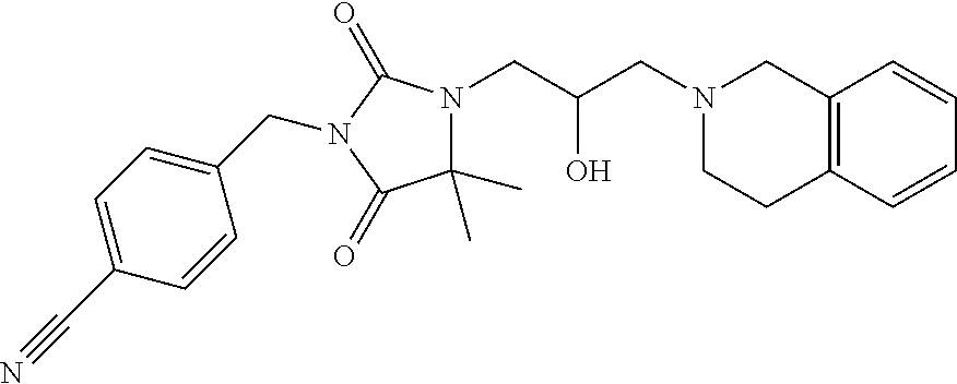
C12=C(C=CC=C1)CCN(CC(CN1C(C)(C)C(=O)N(CC3=CC=C(C#N)C=C3)C1=O)O)C2
